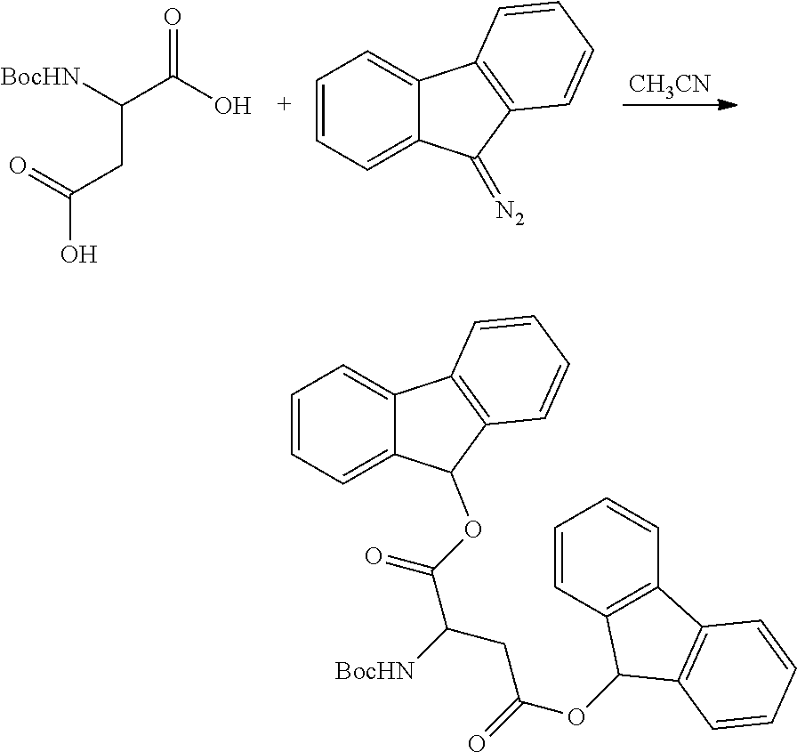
C1=CC=C2C(=C1)C1=C(C2=[N2])C=CC=C1.[CH3CN].[BocHN]C(C(O)=O)CC(=O)O.C1=CC=C2C(=C1)C1=C(C2OC(C([BocHN])CC(OC2C3=C(C=CC=C3)C3=C2C=CC=C3)=O)=O)C=CC=C1
